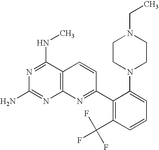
N1=C(NC)C2=C(N=C1N)N=C(C1=C(C(F)(F)F)C=CC=C1N1CCN(CC)CC1)C=C2
